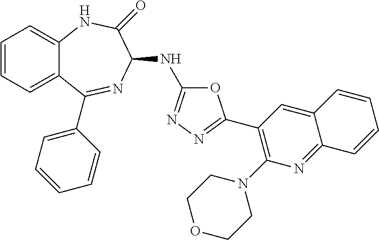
C1=CC=C2C(=C1)NC(=O)C(NC1=NN=C(C3=C(N4CCOCC4)N=C4C(=C3)C=CC=C4)O1)N=C2C1=CC=CC=C1
